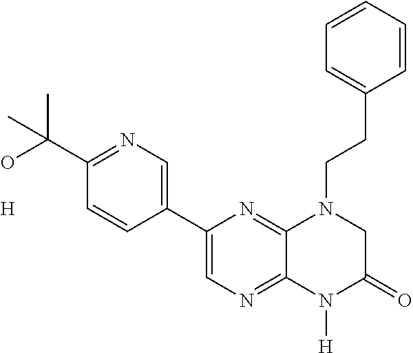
C1(C(C)(O)C)=NC=C(C2=CN=C3C(=N2)N(CCC2=CC=CC=C2)CC(=O)N3[H])C=C1.[H]
